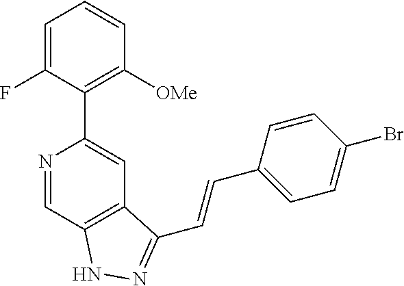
N1=CC2=C(C=C1C1=C([OMe])C=CC=C1F)C(C=CC1=CC=C(Br)C=C1)=NN2
